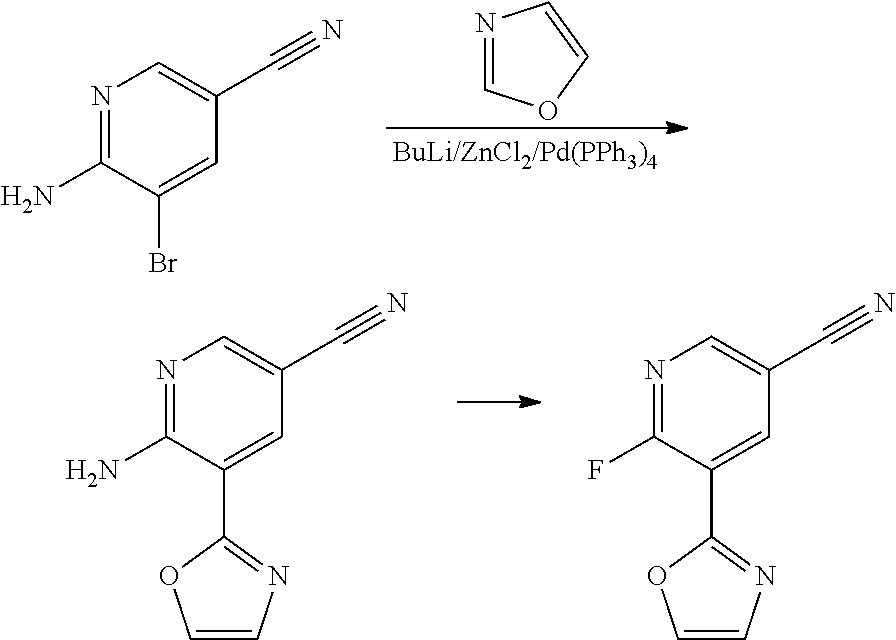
N1=COC=C1.N1=C(N)C(Br)=CC(C#N)=C1.N1=C(N)C(C2=NC=CO2)=CC(C#N)=C1.N1=C(F)C(C2=NC=CO2)=CC(C#N)=C1
